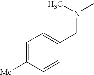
C1=C([Me])C=CC(CN(C)C)=C1
